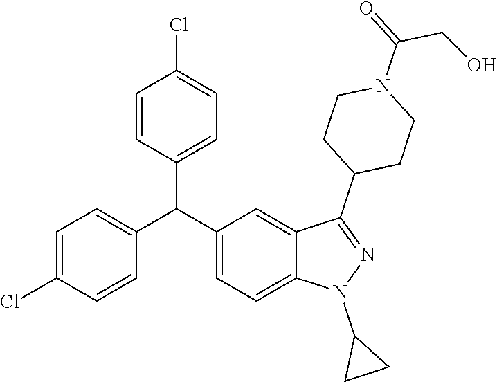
C1=C(Cl)C=CC(C(C2=CC=C3C(=C2)C(C2CCN(C(CO)=O)CC2)=NN3C2CC2)C2=CC=C(Cl)C=C2)=C1
